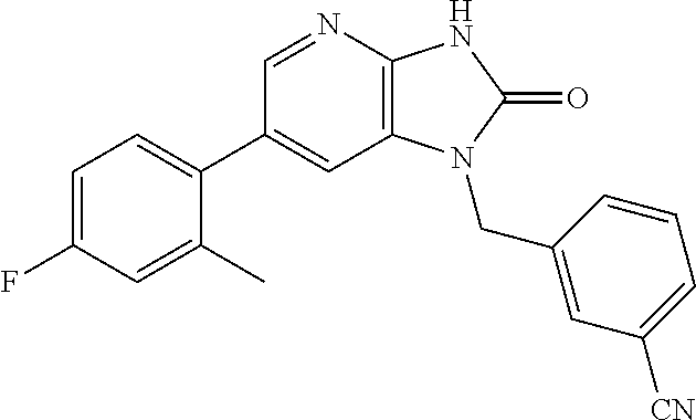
C1(C2=CC=C(F)C=C2C)=CC2=C(N=C1)NC(=O)N2CC1=CC([CN])=CC=C1
